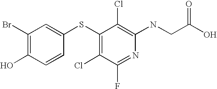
N(C1=C(Cl)C(SC2=CC(Br)=C(O)C=C2)=C(Cl)C(F)=N1)CC(O)=O
